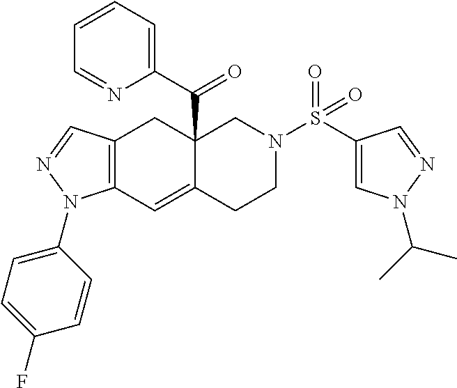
C12(C(C3=CC=CC=N3)=O)C(=CC3=C(C1)C=NN3C1=CC=C(F)C=C1)CCN(S(C1=CN(C(C)C)N=C1)(=O)=O)C2
